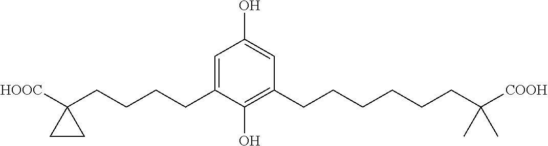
C1=C(CCCCC2([HOOC])CC2)C(O)=C(CCCCCCC([COOH])(C)C)C=C1O
